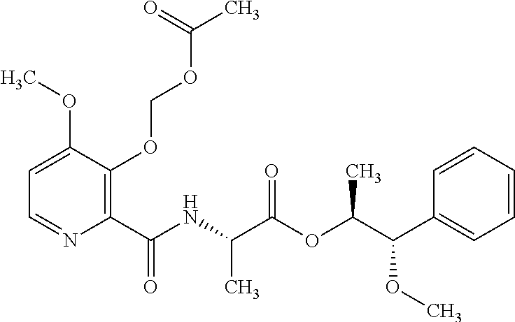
C1=C(OC)C(OCOC(C)=O)=C(C(NC(C(OC(C(OC)C2=CC=CC=C2)C)=O)C)=O)N=C1
